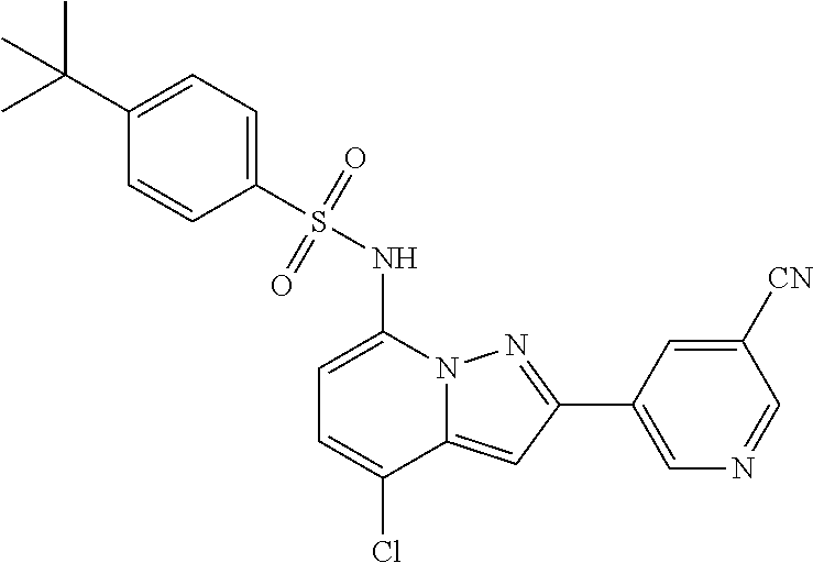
C1=C(NS(C2=CC=C(C(C)(C)C)C=C2)(=O)=O)N2C(=CC(C3=CN=CC([CN])=C3)=N2)C(Cl)=C1
